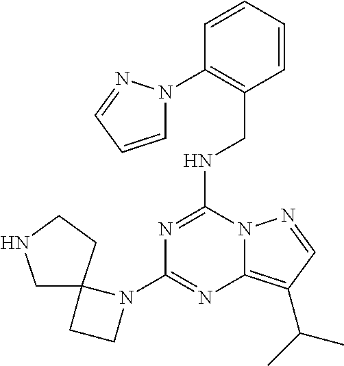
N1=C(NCC2=C(N3C=CC=N3)C=CC=C2)N2C(=C(C(C)C)C=N2)N=C1N1CCC12CNCC2
